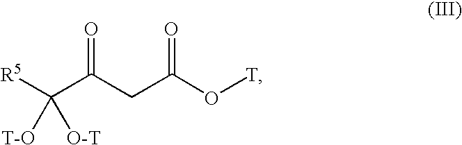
[R5]C(C(CC(O[T])=O)=O)([T-O])[O-T]
